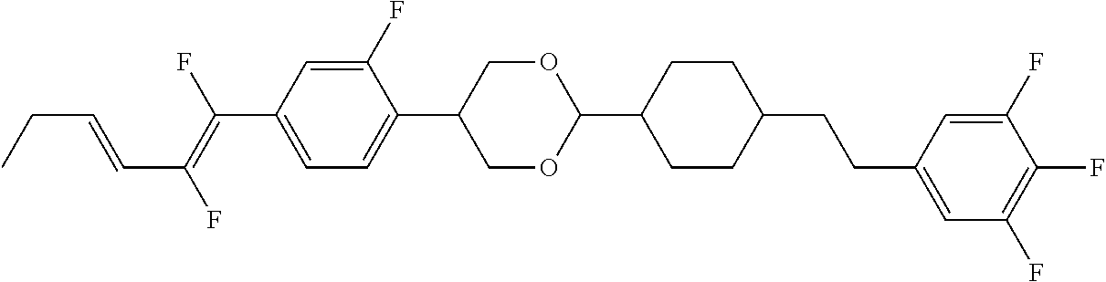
C1(F)=CC(C(=C(F)C=CCC)F)=CC=C1C1COC(C2CCC(CCC3=CC(F)=C(F)C(F)=C3)CC2)OC1
